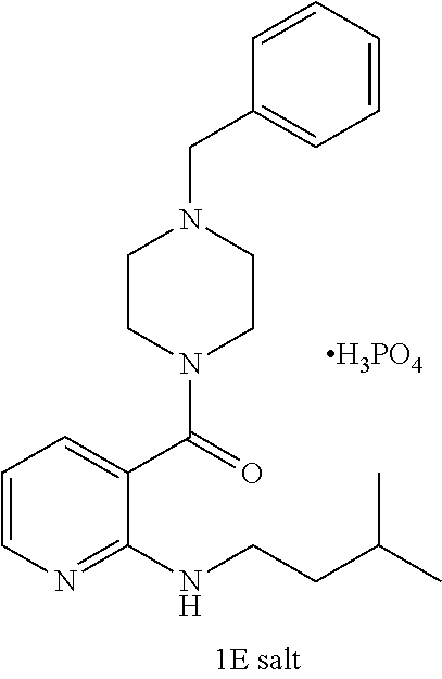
C1CN(C(=O)C2=CC=CN=C2NCCC(C)C)CCN1CC1=CC=CC=C1.[H3PO4]
